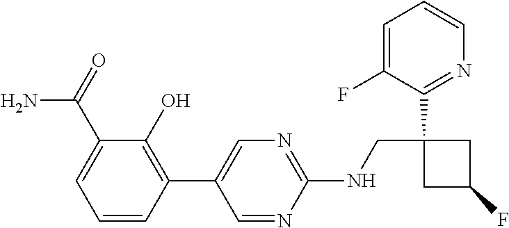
C1=NC(NCC2(C3=NC=CC=C3F)CC(F)C2)=NC=C1C1=C(O)C(C(N)=O)=CC=C1
